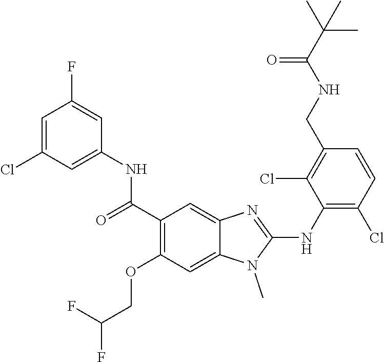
C1(C(=O)NC2=CC(Cl)=CC(F)=C2)=C(OCC(F)F)C=C2C(=C1)N=C(NC1=C(Cl)C=CC(CNC(C(C)(C)C)=O)=C1Cl)N2C
